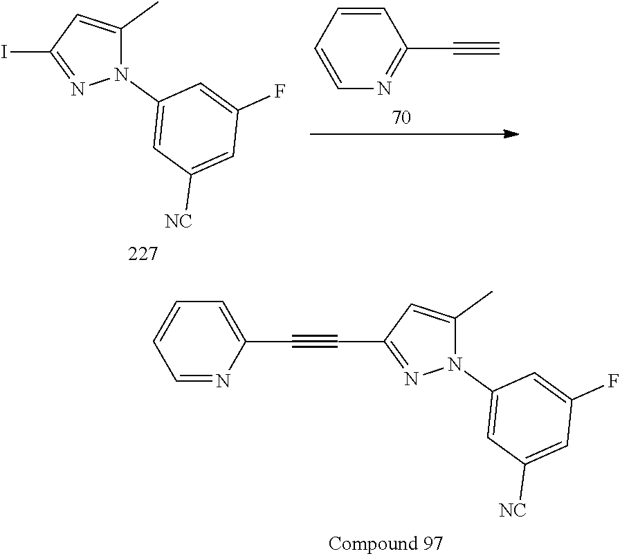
N1(C2=CC([NC])=CC(F)=C2)C(C)=CC(C#CC2=CC=CC=N2)=N1.N1(C2=CC([NC])=CC(F)=C2)C(C)=CC(I)=N1.N1=C(C#C)C=CC=C1
